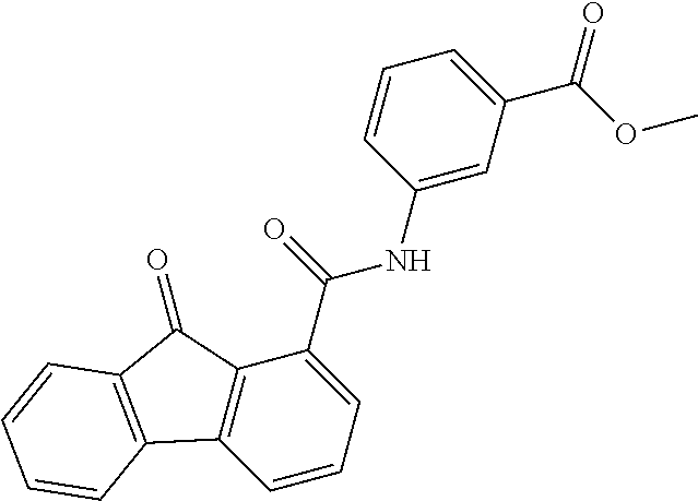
C1=CC=C(C(NC2=CC(C(=O)OC)=CC=C2)=O)C2=C1C1=C(C2=O)C=CC=C1
